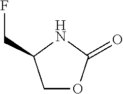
C1OC(=O)NC1CF
